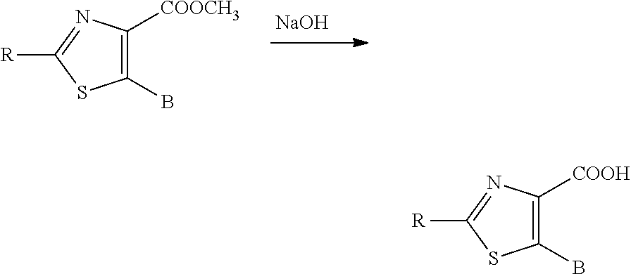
C1(B)=C([COOCH3])N=C([R])S1.[NaOH].C1(B)=C([COOH])N=C([R])S1
